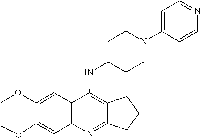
C1(OC)=CC2=C(C=C1OC)N=C1CCCC1=C2NC1CCN(C2=CC=NC=C2)CC1
